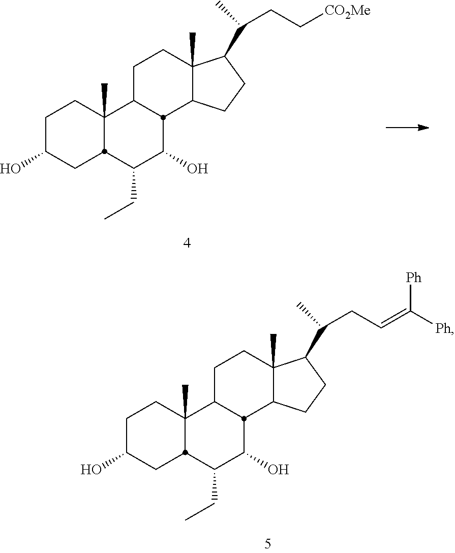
C1C(O)CC2C(C)(C1)C1CCC3(C)C(CCC3C(CC=C([Ph])[Ph])C)C1C(O)C2CC.C1C(O)CC2C(C)(C1)C1CCC3(C)C(CCC3C(CC[CO2Me])C)C1C(O)C2CC
